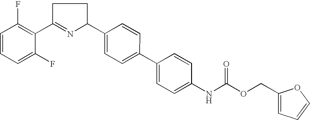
C1=CC=C(F)C(C2=NC(C3=CC=C(C4=CC=C(NC(OCC5=CC=CO5)=O)C=C4)C=C3)CC2)=C1F
